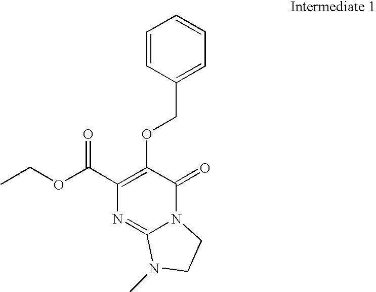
CCOC(C1=C(OCC2=CC=CC=C2)C(=O)N2C(=N1)N(C)CC2)=O
